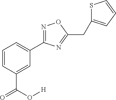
C1=CC(C(O[H])=O)=CC(C2=NOC(CC3=CC=CS3)=N2)=C1
